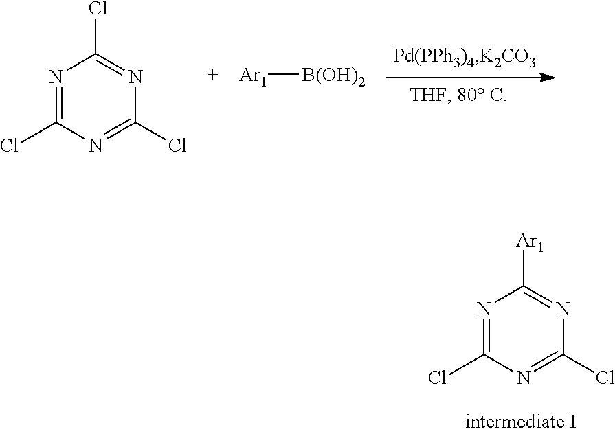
N1=C(Cl)N=C(Cl)N=C1[Ar1].N1=C(Cl)N=C(Cl)N=C1Cl.[Ar1][B(OH)2]
